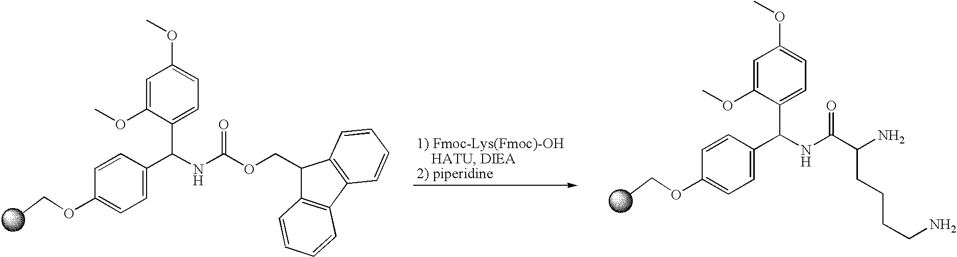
CCOC1=CC=C(C(NC(OCC2C3=C(C4=C2C=CC=C4)C=CC=C3)=O)C2=CC=C(OC)C=C2OC)C=C1.CCOC1=CC=C(C(NC(C(N)CCCCN)=O)C2=CC=C(OC)C=C2OC)C=C1
